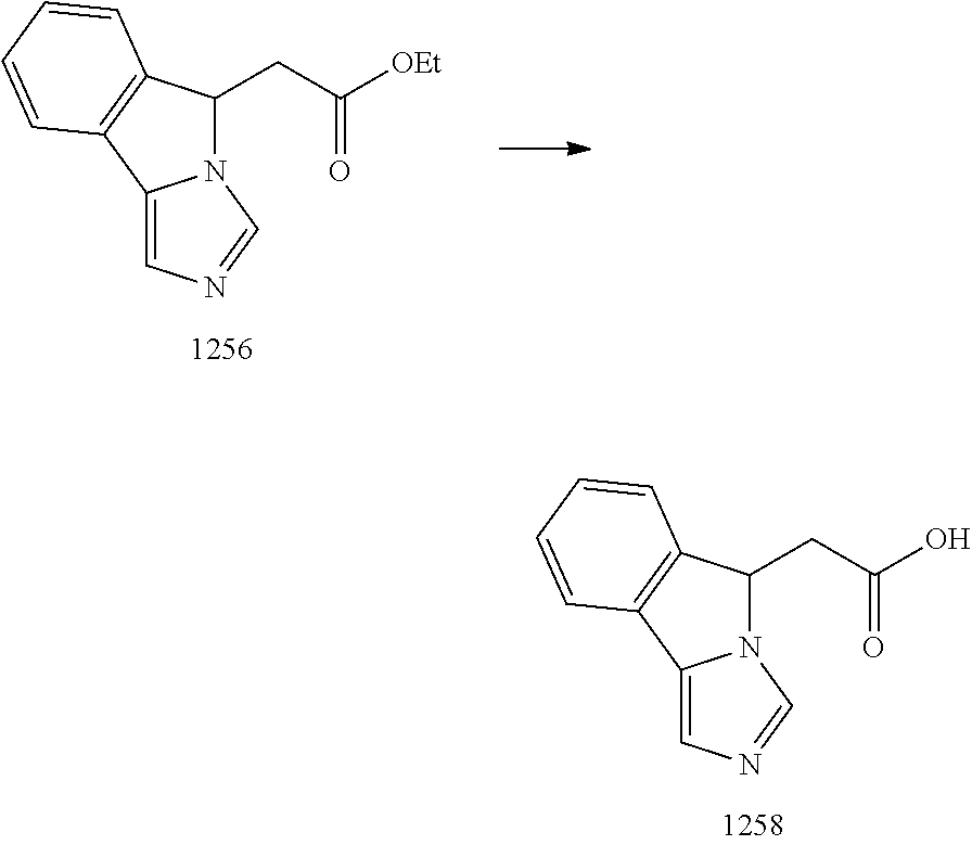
C12=CN=CN1C(CC(=O)[OEt])C1=C2C=CC=C1.C12=CN=CN1C(CC(=O)O)C1=C2C=CC=C1
